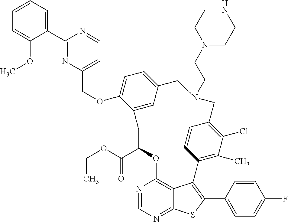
C1(C2=NC(COC3=CC=C4C=C3CC(C(OCC)=O)OC3=C5C(=NC=N3)SC(C3=CC=C(F)C=C3)=C5C3=C(C)C(Cl)=C(C=C3)CN(CCN3CCNCC3)C4)=CC=N2)=CC=CC=C1OC
